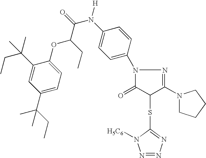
N1(C2=CC=C(N([H])C(=O)C(OC3=CC=C(C(C)(CC)C)C=C3C(C)(CC)C)CC)C=C2)C(=O)C(SC2=NN=NN2[H5C6])C(N2CCCC2)=N1
